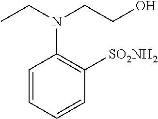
C1=CC=CC([SO2NH2])=C1N(CC)CCO
